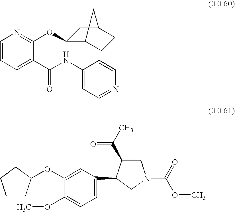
C1=CC=C(C(NC2=CC=NC=C2)=O)C(OC2C3CCC(C2)C3)=N1.C1CC(OC2=CC(C3C(C(C)=O)CN(C(=O)OC)C3)=CC=C2OC)CC1
